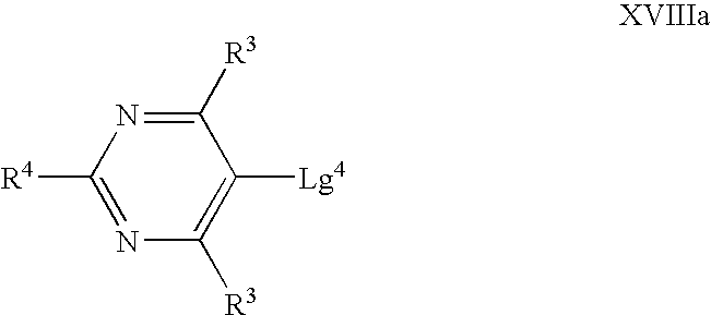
[Lg4]C1=C([R3])N=C([R4])N=C1[R3]
